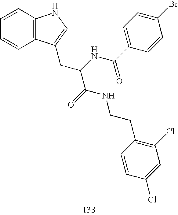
C12=C(C=CC=C1)NC=C2CC(NC(C1=CC=C(Br)C=C1)=O)C(=O)NCCC1=C(Cl)C=C(Cl)C=C1
